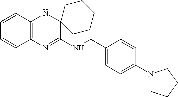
C1=CC2=C(C=C1)N=C(NCC1=CC=C(N3CCCC3)C=C1)C1(N2)CCCCC1
